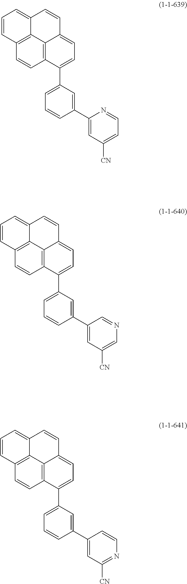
C12=C3C4=C(C=C1)C(C1=CC=CC(C5=CC([CN])=CC=N5)=C1)=CC=C4C=CC3=CC=C2.C12=C3C4=C(C=C1)C(C1=CC=CC(C5=CC([CN])=CN=C5)=C1)=CC=C4C=CC3=CC=C2.C12=C3C4=C(C=C1)C(C1=CC=CC(C5=CC([CN])=NC=C5)=C1)=CC=C4C=CC3=CC=C2
